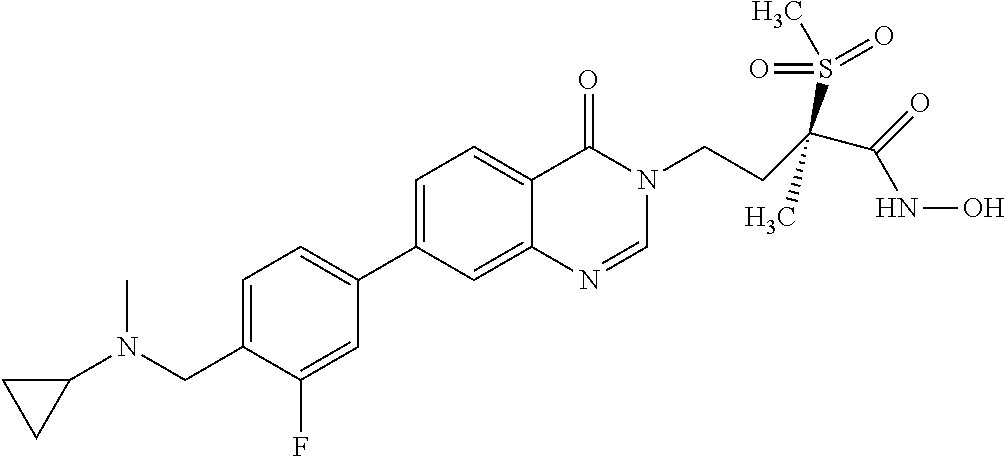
C1=C(CN(C2CC2)C)C(F)=CC(C2=CC=C3C(=C2)N=CN(CCC(C(=O)NO)(S(=O)(=O)C)C)C3=O)=C1
